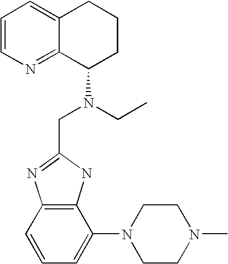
C12=C(C=CC=C1N1CCN(C)CC1)N=C(CN(C1CCCC3=CC=CN=C13)CC)N2
